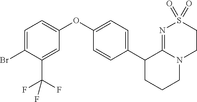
C1(C2CCCN3C2=NS(=O)(=O)CC3)=CC=C(OC2=CC=C(Br)C(C(F)(F)F)=C2)C=C1
